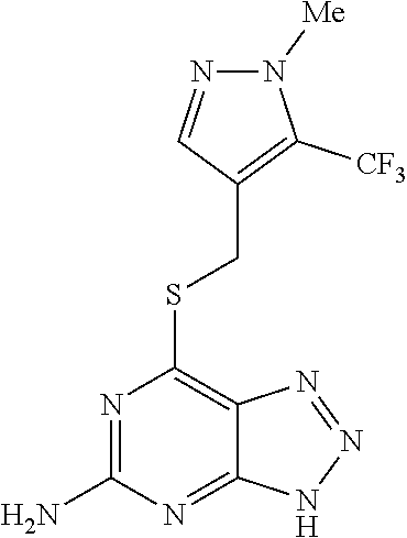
S(C1=C2C(=NC(N)=N1)NN=N2)CC1=C([CF3])N([Me])N=C1
